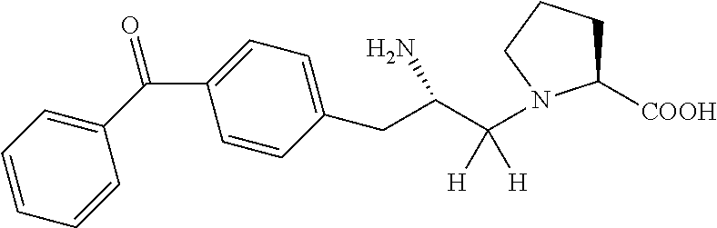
C1(C(C2=CC=C(CC(C([H])([H])N3C([COOH])CCC3)N)C=C2)=O)=CC=CC=C1
